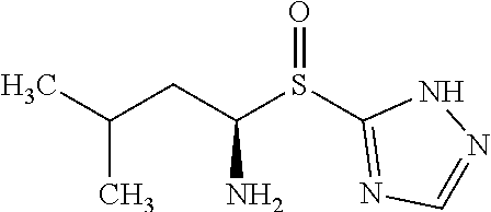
C(C(N)S(C1=NC=NN1)=O)C(C)C
